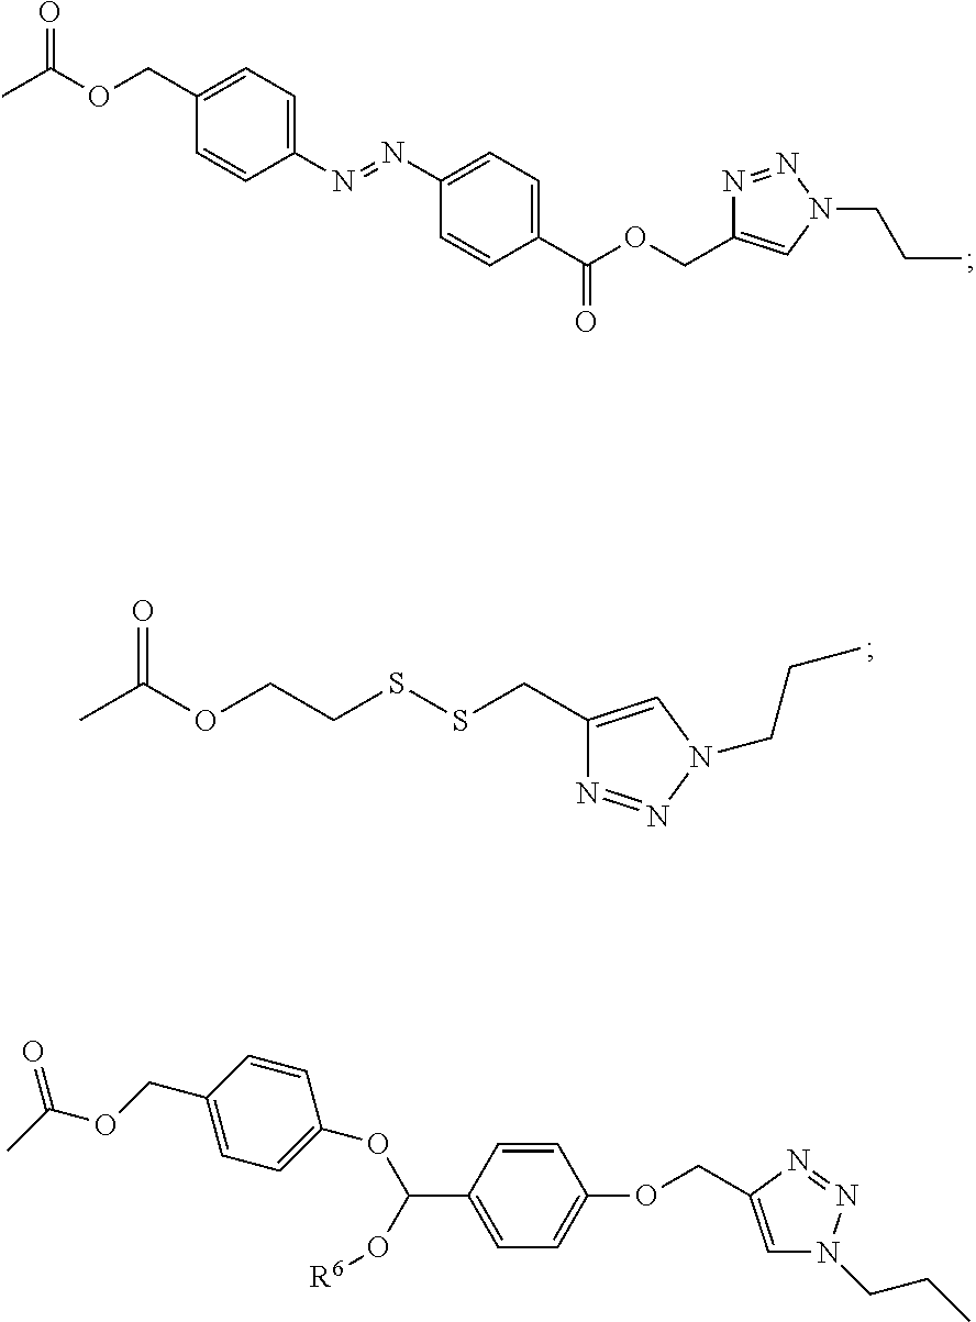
CC(OCCSSCC1=CN(CCC)N=N1)=O.CC(OCC1=CC=C(N=NC2=CC=C(C(=O)OCC3=CN(CCC)N=N3)C=C2)C=C1)=O.CC(OCC1=CC=C(OC(C2=CC=C(OCC3=CN(CCC)N=N3)C=C2)O[R6])C=C1)=O
